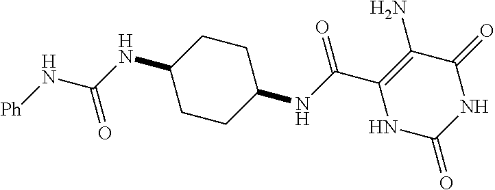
C(C1=C(N)C(=O)NC(=O)N1)(=O)NC1CCC(NC(=O)N[Ph])CC1
